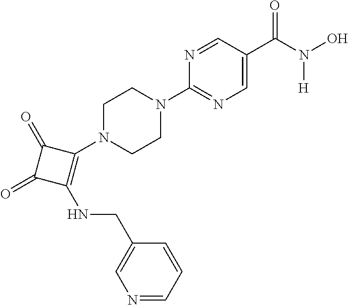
C1(N2CCN(C3=NC=C(C(N(O)[H])=O)C=N3)CC2)=C(NCC2=CN=CC=C2)C(=O)C1=O
